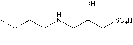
C(CCNCC(C[SO3H])O)(C)C
